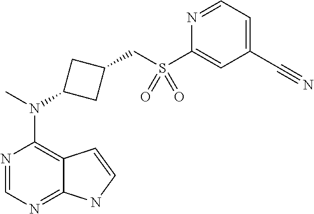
N1=CN=C2C(=C1N(C)C1CC(CS(C3=CC(C#N)=CC=N3)(=O)=O)C1)C=CN2
